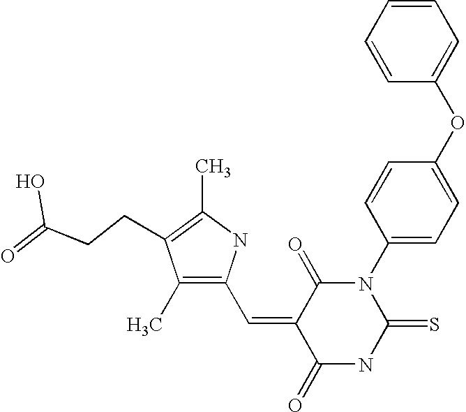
C1=CC=CC(OC2=CC=C(N3C(=O)C(=CC4=C(C)C(CCC(=O)O)=C(C)N4)C(=O)NC3=S)C=C2)=C1
